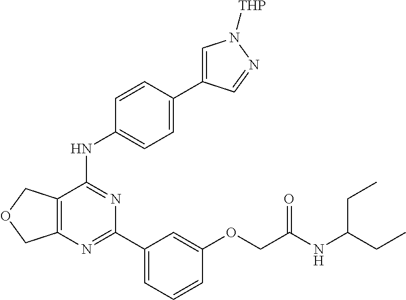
C12=C(COC1)C(NC1=CC=C(C3=CN([THP])N=C3)C=C1)=NC(C1=CC=CC(OCC(NC(CC)CC)=O)=C1)=N2
